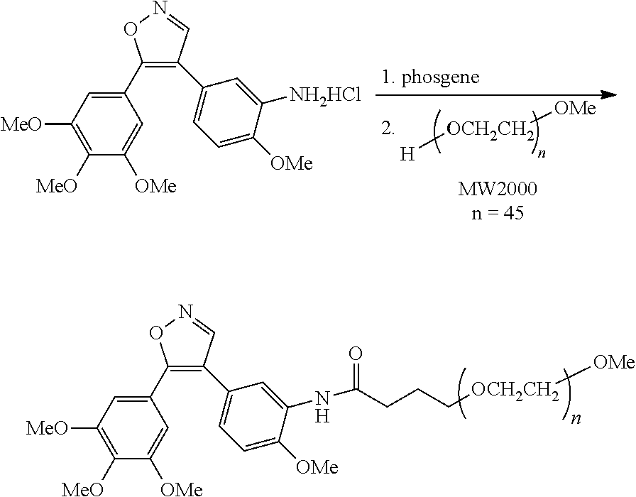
C1(C2=C(C3=CC=C([OMe])C(NC(CCC[OCH2CH2][OMe])=O)=C3)C=NO2)=CC([MeO])=C([MeO])C([OMe])=C1.[OCH2CH2]([H])[OMe].C1(C2=C(C3=CC=C([OMe])C([NH2HCl])=C3)C=NO2)=CC([MeO])=C([MeO])C([OMe])=C1
